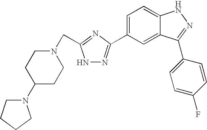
N1(C2CCN(CC3=NC(C4=CC=C5C(=C4)C(C4=CC=C(F)C=C4)=NN5)=NN3)CC2)CCCC1
